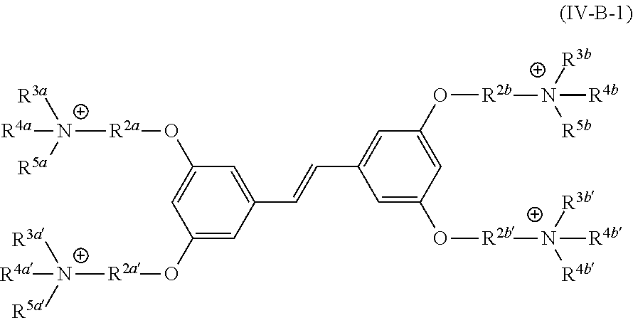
C1(O[R2a][N+]([R3a])([R5a])[R4a])=CC(C=CC2=CC(O[R2b][N+]([R3b])([R5b])[R4b])=CC(O[R2b][N+]([R3b])([R4b])[R4b])=C2)=CC(O[R2a][N+]([R3a])([R5a])[R4a])=C1
